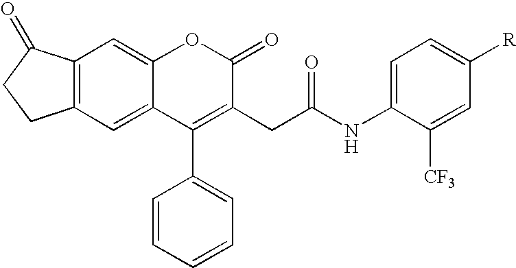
C12=C(C=C3C(=C1)OC(=O)C(CC(NC1=CC=C([R])C=C1[CF3])=O)=C3C1=CC=CC=C1)CCC2=O
